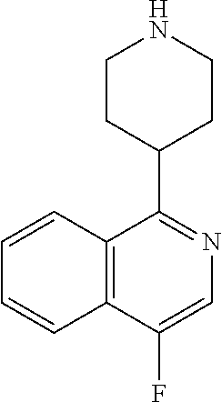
C1=C(F)C2=C(C=CC=C2)C(C2CCNCC2)=N1
